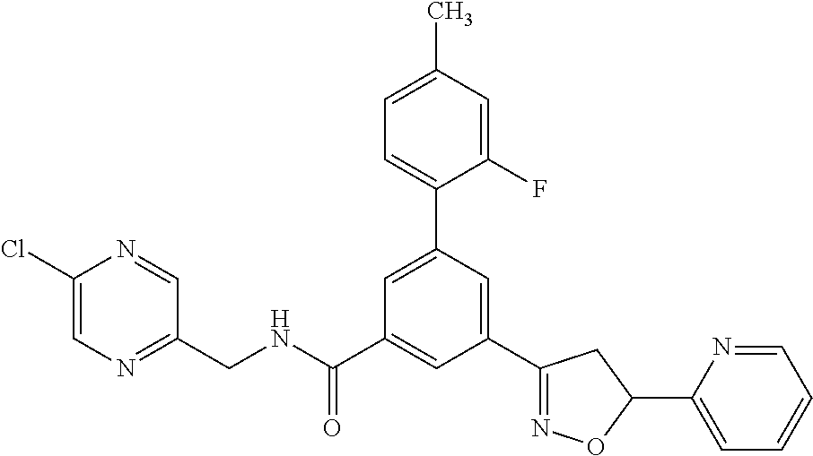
C1(CNC(C2=CC(C3=NOC(C4=CC=CC=N4)C3)=CC(C3=CC=C(C)C=C3F)=C2)=O)=NC=C(Cl)N=C1
